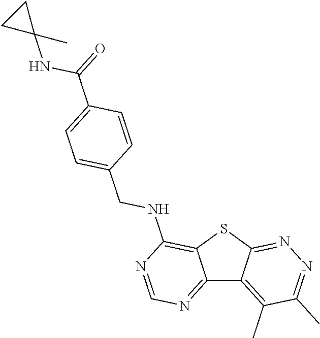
C12=NC=NC(NCC3=CC=C(C(=O)NC4(C)CC4)C=C3)=C1SC1=NN=C(C)C(C)=C21
